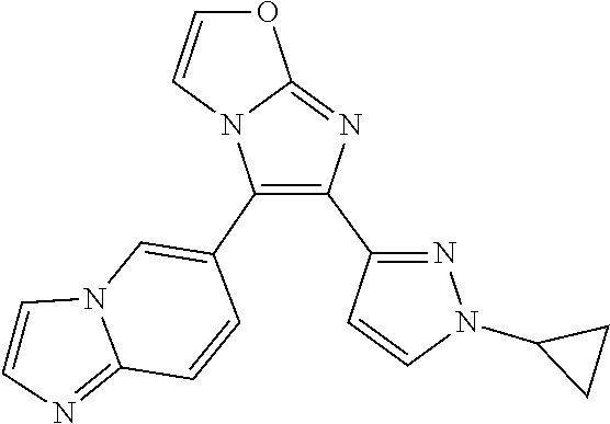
C12=NC(C3=NN(C4CC4)C=C3)=C(C3=CN4C(=NC=C4)C=C3)N1C=CO2
